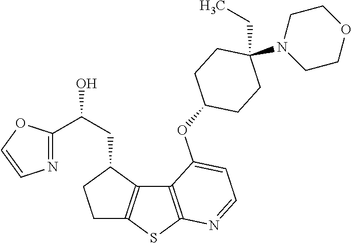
C12=C(SC3=C1C(CC(C1=NC=CO1)O)CC3)N=CC=C2OC1CCC(CC)(N2CCOCC2)CC1
